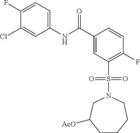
O=C(C1=CC(S(=O)(=O)N2CC([AcO])CCCC2)=C(F)C=C1)NC1=CC=C(F)C(Cl)=C1
